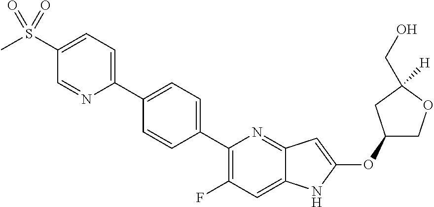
C1(OC2=CC3=NC(C4=CC=C(C5=CC=C(S(C)(=O)=O)C=N5)C=C4)=C(F)C=C3N2)COC([H])(CO)C1
